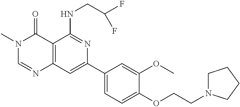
C12=C(C=C(C3=CC=C(OCCN4CCCC4)C(OC)=C3)N=C1NCC(F)F)N=CN(C)C2=O
